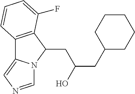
C12=C(C(CC(O)CC3CCCCC3)N3C1=CN=C3)C(F)=CC=C2
